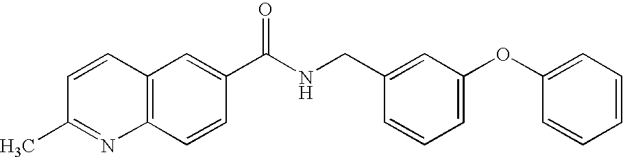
C1=CC(C)=NC2=C1C=C(C(NCC1=CC(OC3=CC=CC=C3)=CC=C1)=O)C=C2
